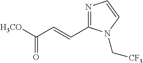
N1=C(C=CC([H3CO])=O)N(C[CF3])C=C1
